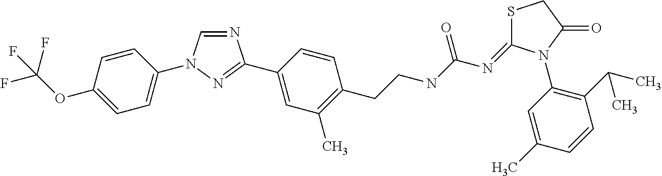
N1=CN(C2=CC=C(OC(F)(F)F)C=C2)N=C1C1=CC(C)=C(CCNC(N=C2SCC(=O)N2C2=C(C(C)C)C=CC(C)=C2)=O)C=C1
